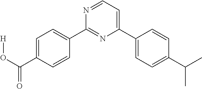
C1=C(C(O[H])=O)C=CC(C2=NC(C3=CC=C(C(C)C)C=C3)=CC=N2)=C1
